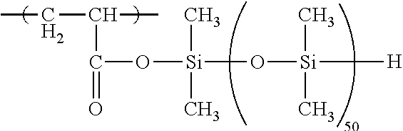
CCC(C(O[Si](C)(C)O[Si]([H])(C)C)=O)C
